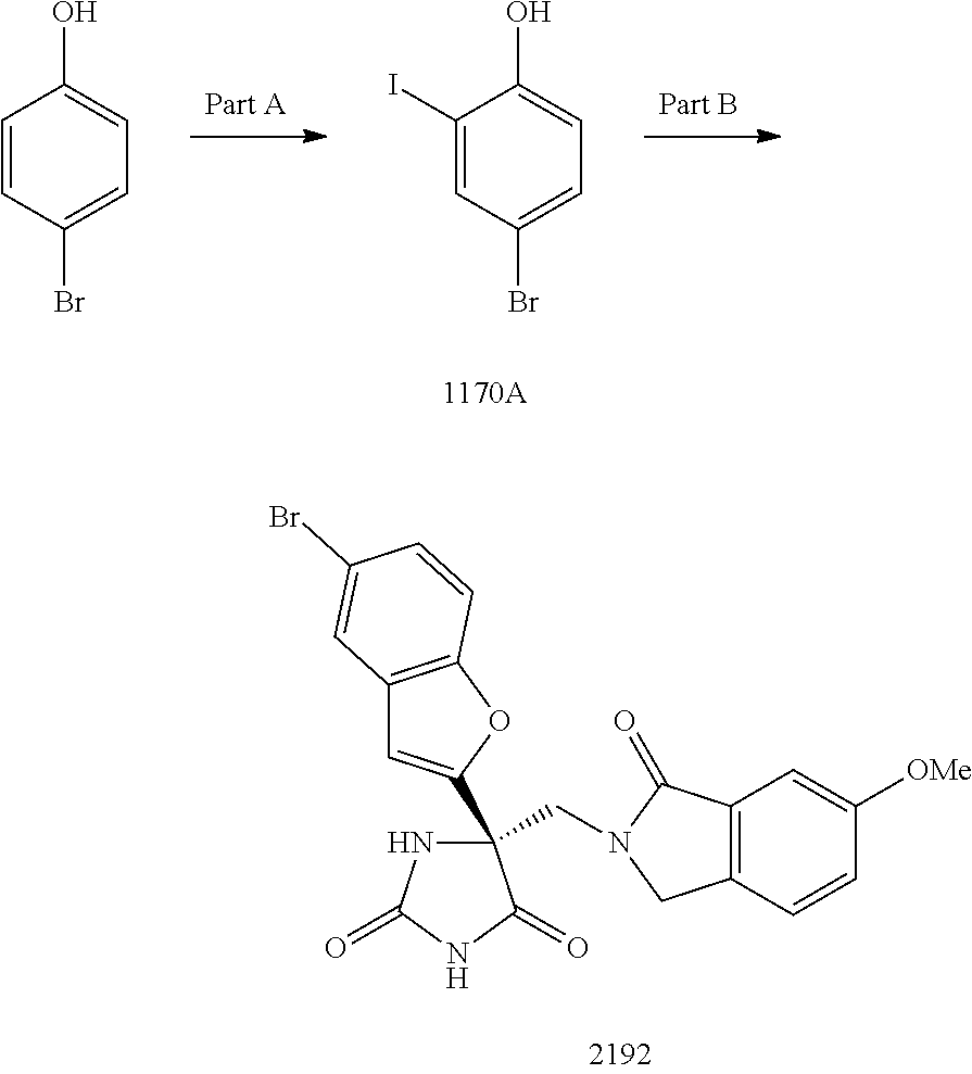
C1(I)=CC(Br)=CC=C1O.C1=CC(Br)=CC=C1O.N1C(=O)NC(=O)C1(C1=CC2=C(O1)C=CC(Br)=C2)CN1CC2=C(C1=O)C=C([OMe])C=C2
